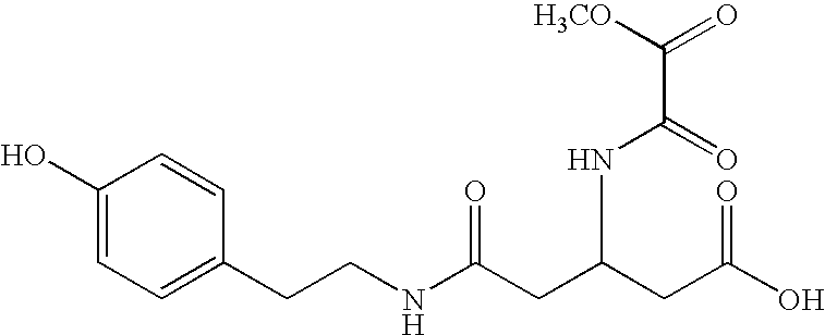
C1(O)=CC=C(CCNC(CC(CC(O)=O)NC(C([H3CO])=O)=O)=O)C=C1
